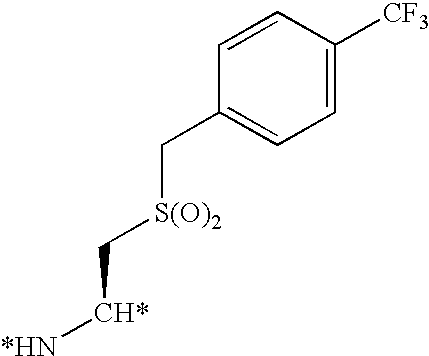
C1=CC([CF3])=CC=C1C[S(O)2]C[CH*][*HN]
